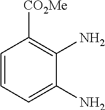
C1=CC=C(N)C(N)=C1[CO2Me]
